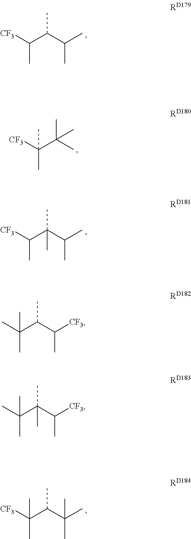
[CF3]C(C(C)(C)C)(C)C.[CF3]C(C(C(C)C)C)C.[CF3]C(C(C(C)C)(C)C)C.CC(C(C([CF3])C)C)(C)C.CC(C(C([CF3])C)(C)C)(C)C.[CF3]C(C(C(C)(C)C)C)(C)C
